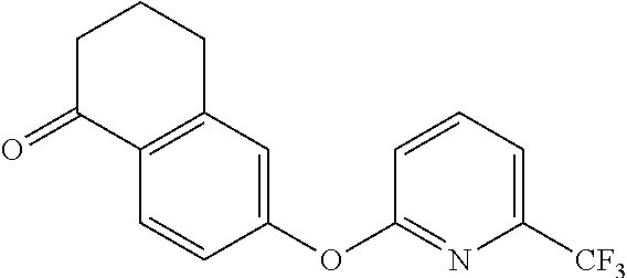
C12=C(C=CC(OC3=NC([CF3])=CC=C3)=C1)C(=O)CCC2
